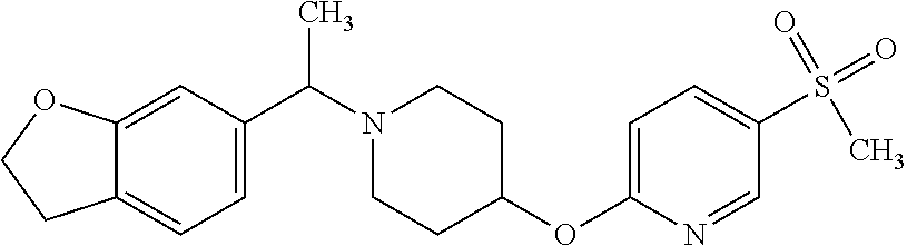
N1(C(C2=CC=C3C(=C2)OCC3)C)CCC(OC2=CC=C(S(=O)(=O)C)C=N2)CC1
